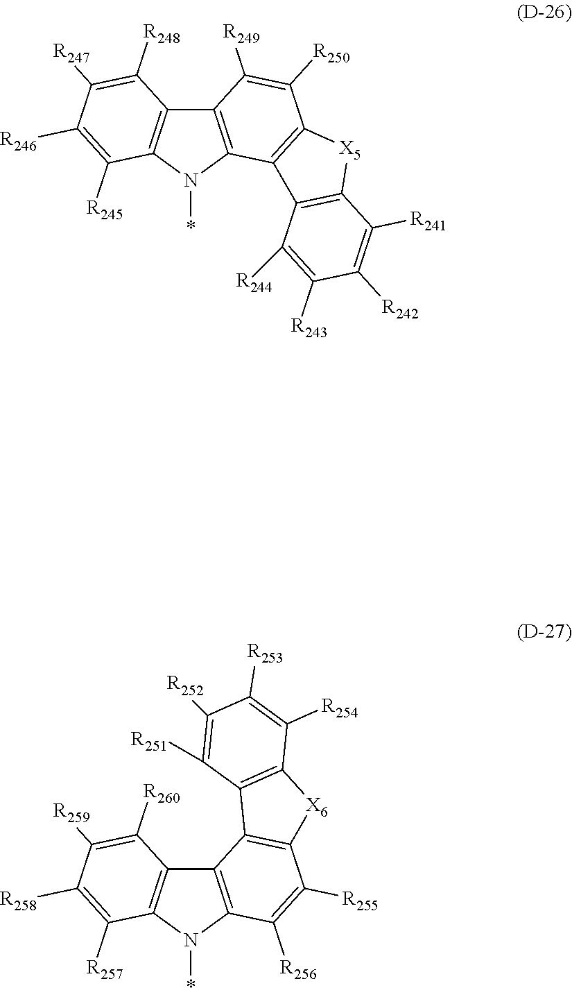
C12=C(N(*)C3=C1C([R249])=C([R250])C1=C3C3=C([X5]1)C([R241])=C([R242])C([R243])=C3[R244])C([R245])=C([R246])C([R247])=C2[R248].C12=C(N(*)C3=C1C1=C(C([R255])=C3[R256])[X6]C3=C1C([R251])=C([R252])C([R253])=C3[R254])C([R257])=C([R258])C([R259])=C2[R260]
